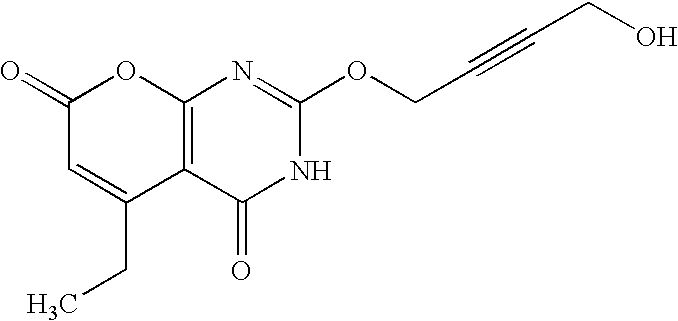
C12=C(C(=O)NC(OCC#CCO)=N1)C(CC)=CC(=O)O2
